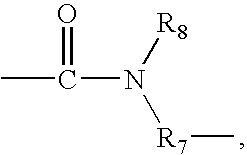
CC(=O)N([R8])[R7]C
